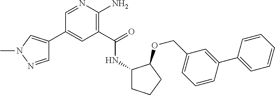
C1(C2=CN(C)N=C2)=CC(C(=O)NC2CCCC2OCC2=CC=CC(C3=CC=CC=C3)=C2)=C(N)N=C1
